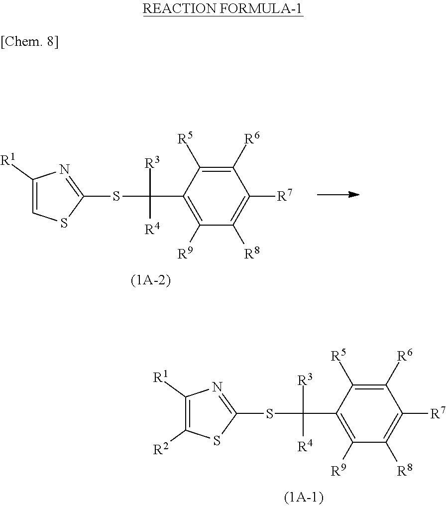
C1([R1])=C([R2])SC(SC([R3])([R4])C2=C([R9])C([R8])=C([R7])C([R6])=C2[R5])=N1.C1([R1])=CSC(SC([R3])([R4])C2=C([R9])C([R8])=C([R7])C([R6])=C2[R5])=N1
